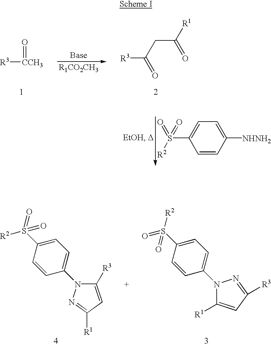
O=S(=O)([R2])C1=CC=C([NHNH2])C=C1.[R1CO2CH3].[R3]C(=O)CC(=O)[R1].[R3][CCH3]=O.C1(S([R2])(=O)=O)=CC=C(N2C([R1])=CC([R3])=N2)C=C1.C1(S(=O)(=O)[R2])=CC=C(N2C([R3])=CC([R1])=N2)C=C1
